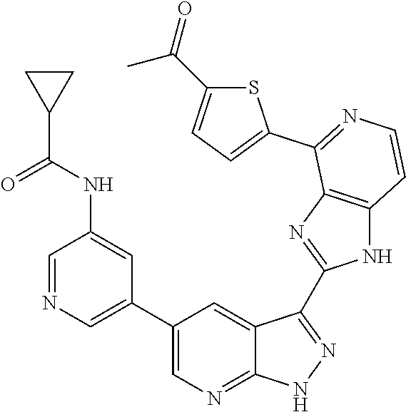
C1=NC=C(C2=CN=C3C(=C2)C(C2=NC4=C(N2)C=CN=C4C2=CC=C(C(=O)C)S2)=NN3)C=C1NC(C1CC1)=O
